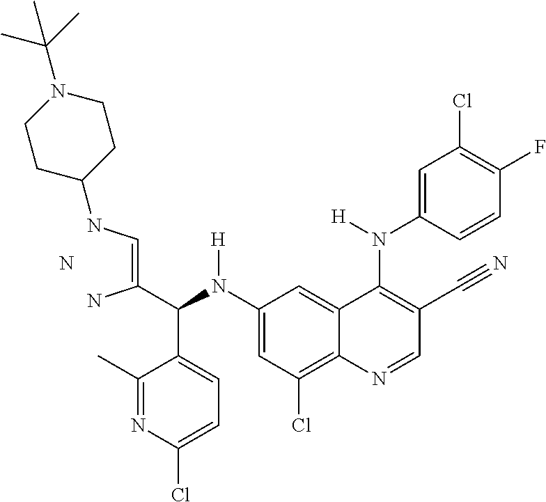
N.C1(N(C(C(=CNC2CCN(C(C)(C)C)CC2)N)C2=CC=C(Cl)N=C2C)[H])=CC(Cl)=C2C(=C1)C(N(C1=CC(Cl)=C(F)C=C1)[H])=C(C#N)C=N2
